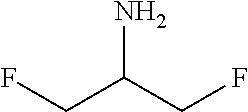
FCC(N)CF
